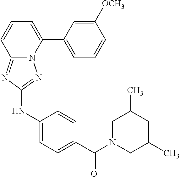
C1([OCH3])=CC(C2=CC=CC3=NC(NC4=CC=C(C(N5CC(C)CC(C)C5)=O)C=C4)=NN23)=CC=C1
